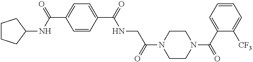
C1CCC(NC(C2=CC=C(C(=O)NCC(N3CCN(C(C4=CC=CC=C4[CF3])=O)CC3)=O)C=C2)=O)C1
